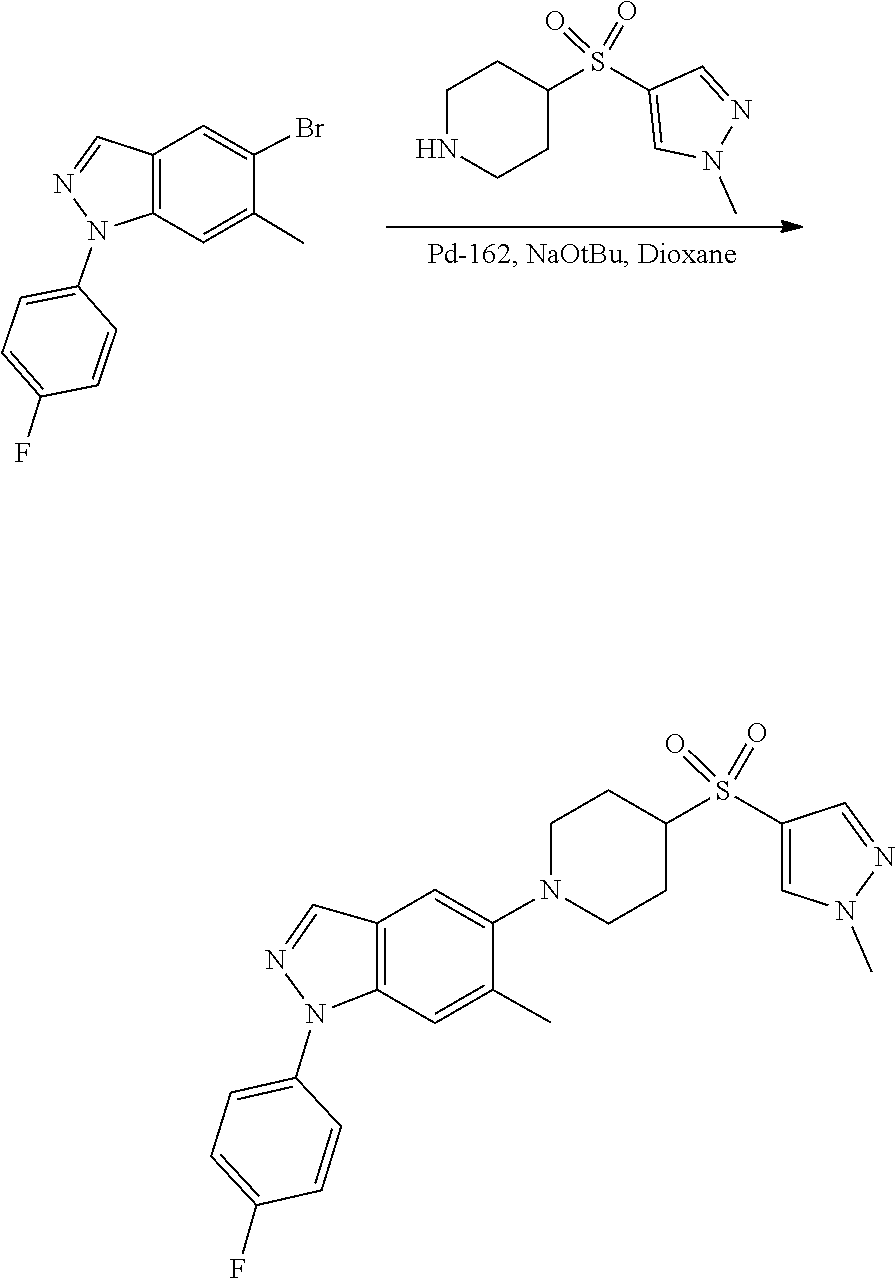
N1(C)N=CC(S(=O)(=O)C2CCNCC2)=C1.C12=C(C=NN1C1=CC=C(F)C=C1)C=C(Br)C(C)=C2.C1(N2C3=C(C=C(N4CCC(S(=O)(=O)C5=CN(C)N=C5)CC4)C(C)=C3)C=N2)=CC=C(F)C=C1
